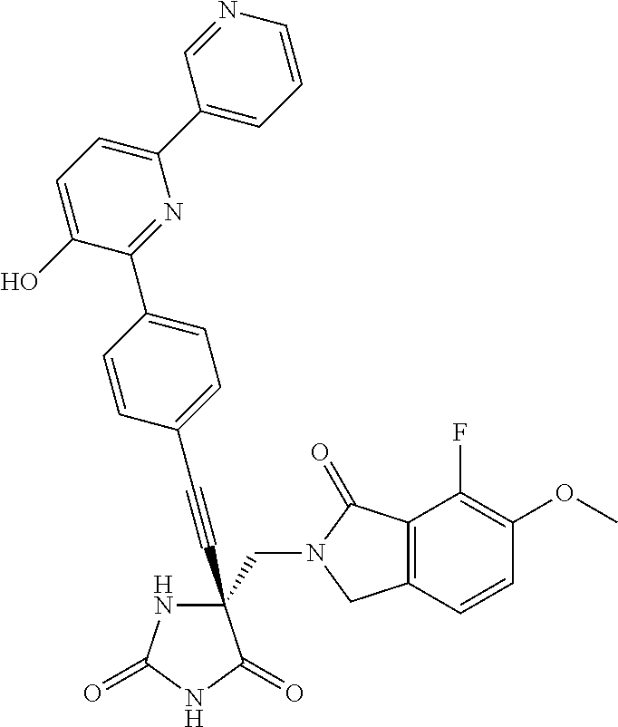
C(#CC1(CN2C(=O)C3=C(C2)C=CC(OC)=C3F)NC(=O)NC1=O)C1=CC=C(C2=NC(C3=CC=CN=C3)=CC=C2O)C=C1
